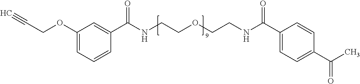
C1(OCC#C)=CC=CC(C(NCCOCCNC(C2=CC=C(C(C)=O)C=C2)=O)=O)=C1
